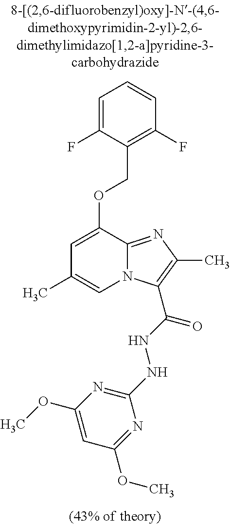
C1=C(F)C(COC2=CC(C)=CN3C2=NC(C)=C3C(NNC2=NC(OC)=CC(OC)=N2)=O)=C(F)C=C1
